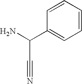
C1=CC=CC(C(N)C#N)=C1
